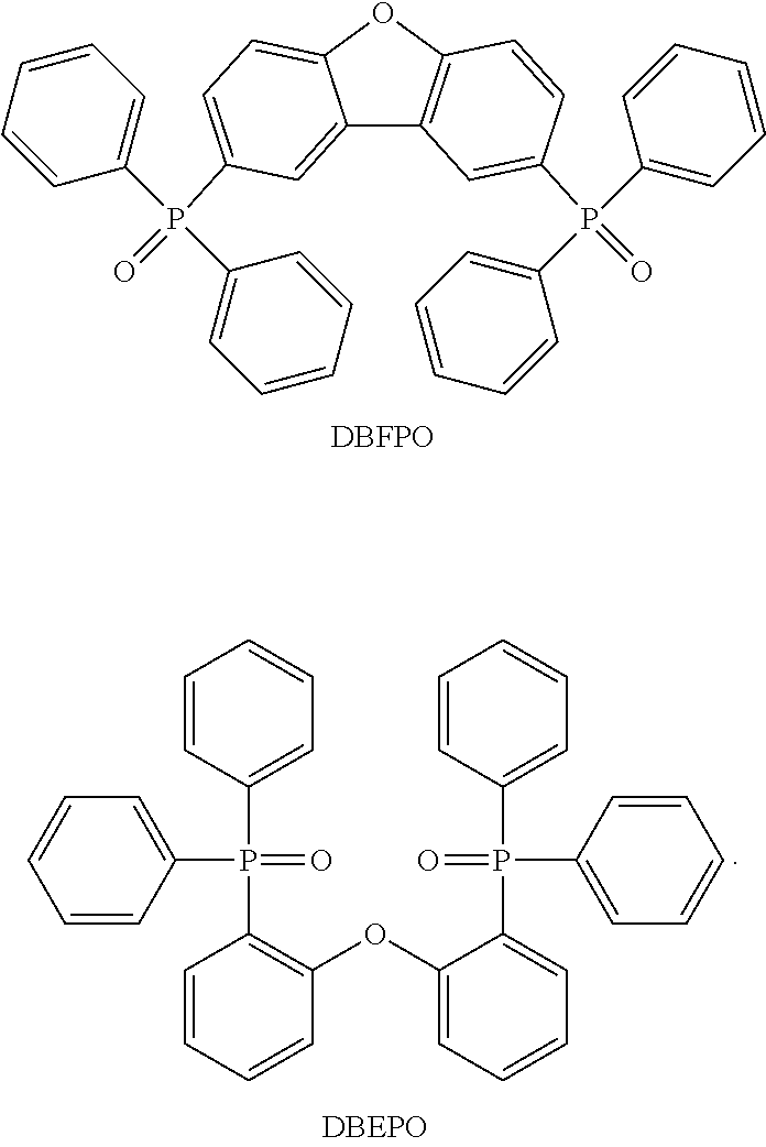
C12=CC(P(C3=CC=CC=C3)(C3=CC=CC=C3)=O)=CC=C1OC1=C2C=C(P(C2=CC=CC=C2)(C2=CC=CC=C2)=O)C=C1.[DBFPO].C1=CC(P(C2=CC=CC=C2)(=O)C2=C(OC3=CC=CC=C3P(=O)(C3=CC=CC=C3)C3=CC=CC=C3)C=CC=C2)=CC=C1
